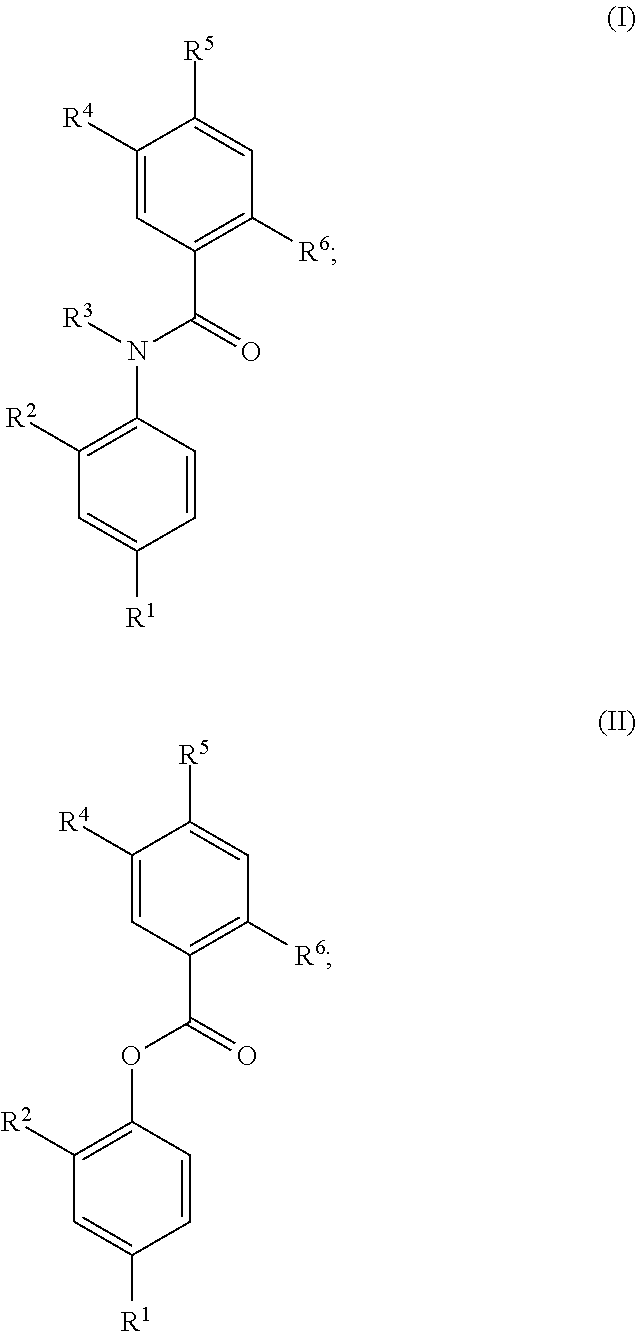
C1([R2])=C(N(C(C2=C([R6])C=C([R5])C([R4])=C2)=O)[R3])C=CC([R1])=C1.C1([R2])=C(OC(C2=C([R6])C=C([R5])C([R4])=C2)=O)C=CC([R1])=C1
